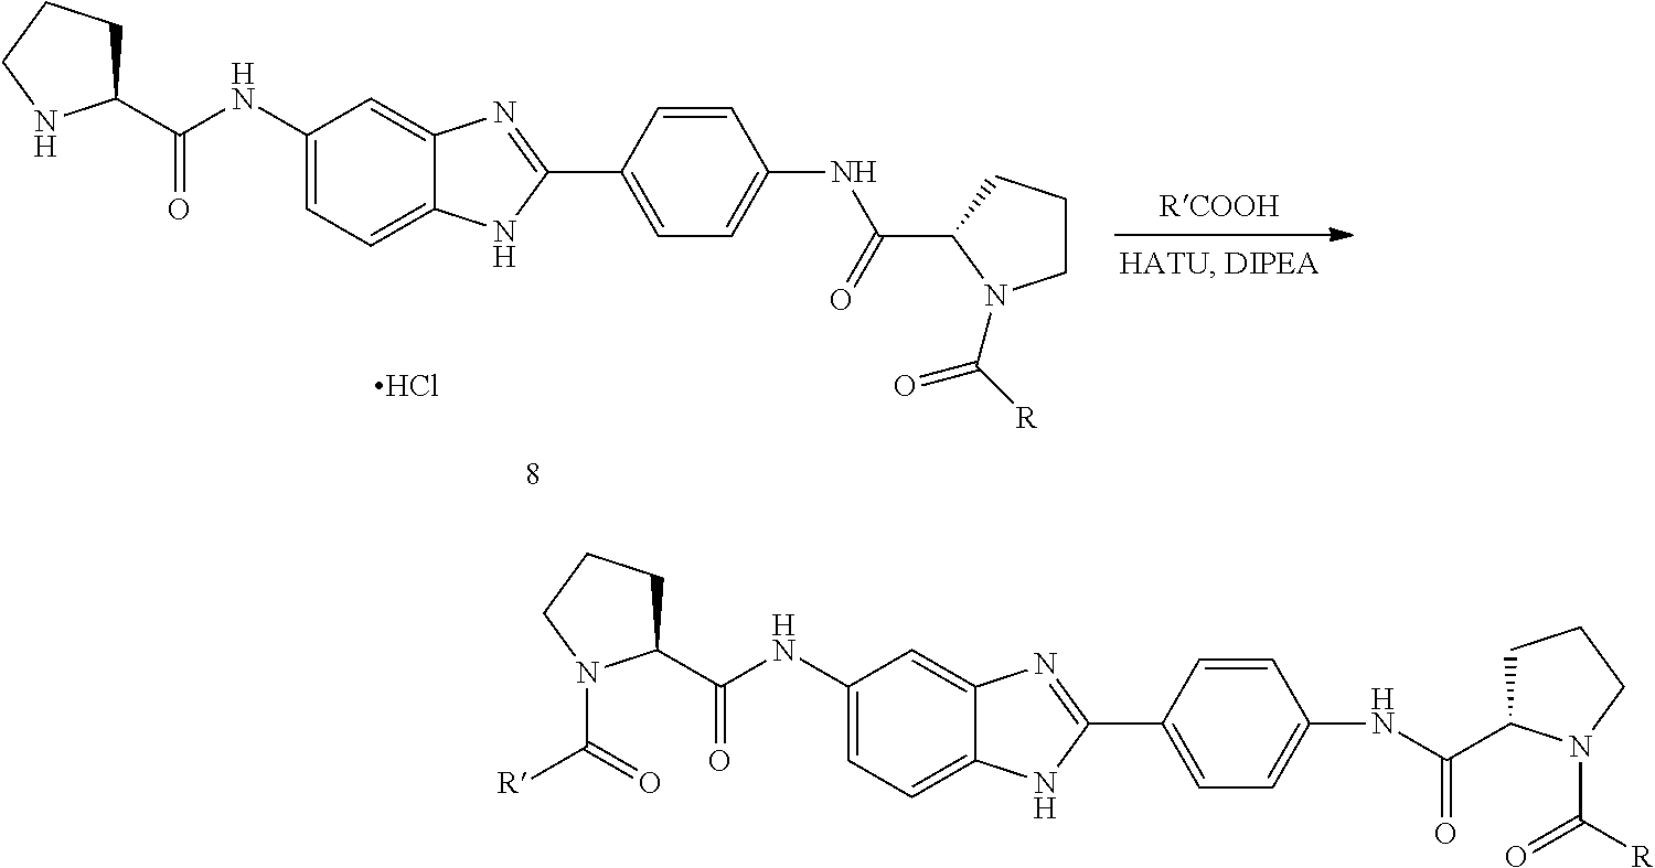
C1=CC(C2=NC3=CC(NC(=O)C4CCCN4)=CC=C3N2)=CC=C1NC(C1N(C(=O)[R])CCC1)=O.Cl.C1=CC(C2=NC3=CC(NC(=O)C4CCCN4C(=O)[R])=CC=C3N2)=CC=C1NC(C1CCCN1C([R])=O)=O
